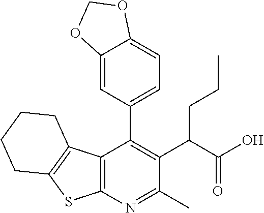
C12=C(N=C(C)C(C(C(O)=O)CCC)=C1C1=CC=C3C(=C1)OCO3)SC1=C2CCCC1
